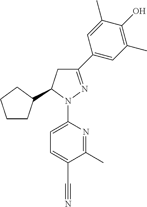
C1CC(C2CC(C3=CC(C)=C(O)C(C)=C3)=NN2C2=CC=C(C#N)C(C)=N2)CC1
